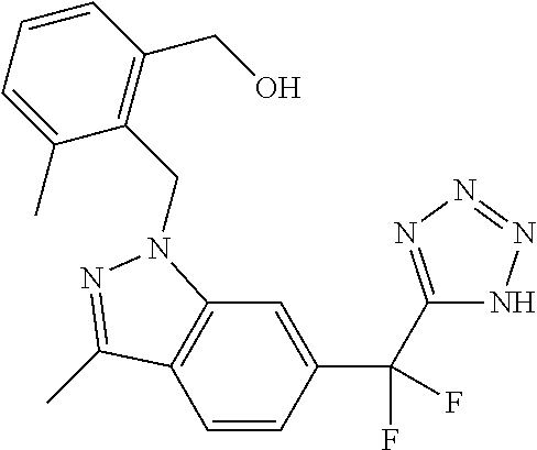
C1=CC(C(F)(F)C2=NN=NN2)=CC2=C1C(C)=NN2CC1=C(CO)C=CC=C1C
